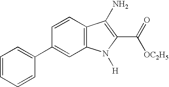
C12=C(C=CC(C3=CC=CC=C3)=C1)C(N)=C(C(=O)[OC2H5])N2[H]
